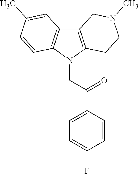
C12=C(N(CC(C3=CC=C(F)C=C3)=O)C3=C1C=C(C)C=C3)CCN(C)C2
